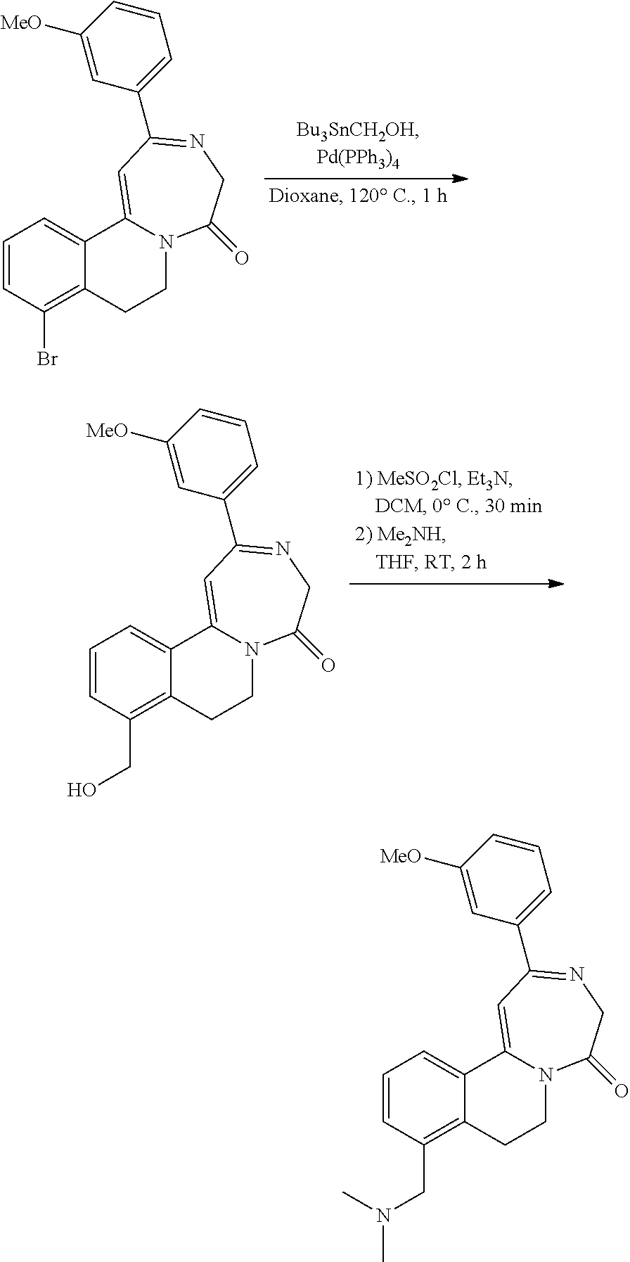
C1=CC(Br)=C2C(=C1)C1=CC(C3=CC=CC([MeO])=C3)=NCC(=O)N1CC2.C1=CC(CO)=C2C(=C1)C1=CC(C3=CC=CC([MeO])=C3)=NCC(=O)N1CC2.C1=CC(CN(C)C)=C2C(=C1)C1=CC(C3=CC=CC([MeO])=C3)=NCC(=O)N1CC2
